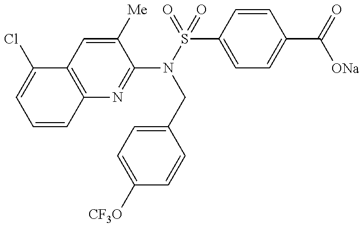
C1(N(S(=O)(C2=CC=C(C(=O)[ONa])C=C2)=O)CC2=CC=C([CF3O])C=C2)=NC2=C(C=C1[Me])C(Cl)=CC=C2
